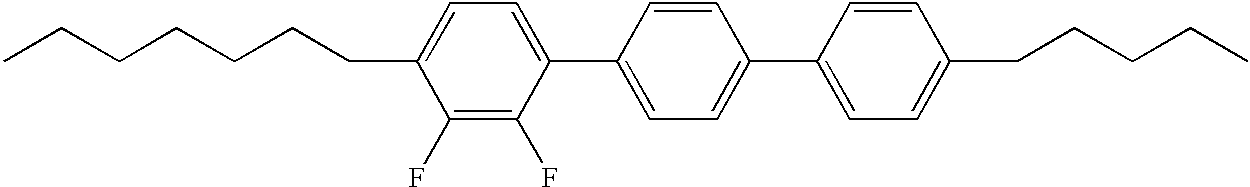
CCCCCCCC1=CC=C(C2=CC=C(C3=CC=C(CCCCC)C=C3)C=C2)C(F)=C1F
